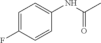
C1=C(F)C=CC(NC(C)=O)=C1
